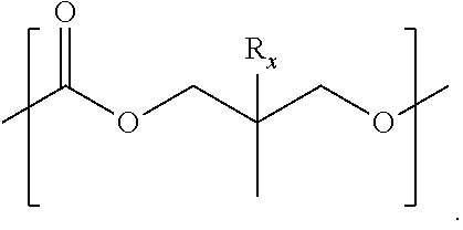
CC(OCC(COC)(C)[Rx])=O
